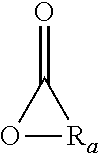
O1[Ra]C1=O
